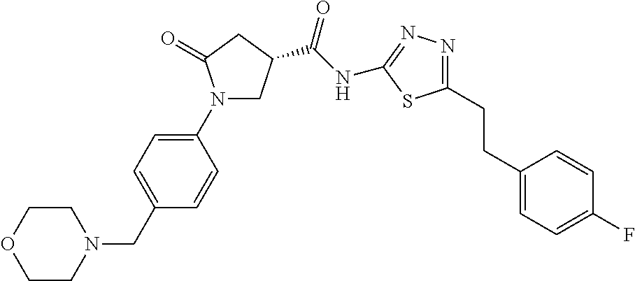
C1CN(CC2=CC=C(N3CC(C(NC4=NN=C(CCC5=CC=C(F)C=C5)S4)=O)CC3=O)C=C2)CCO1
